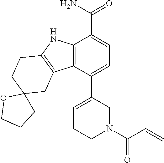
C12=C(C(C3=CCCN(C(C=C)=O)C3)=CC=C1C(N)=O)C1=C(N2)CCC2(C1)OCCC2
